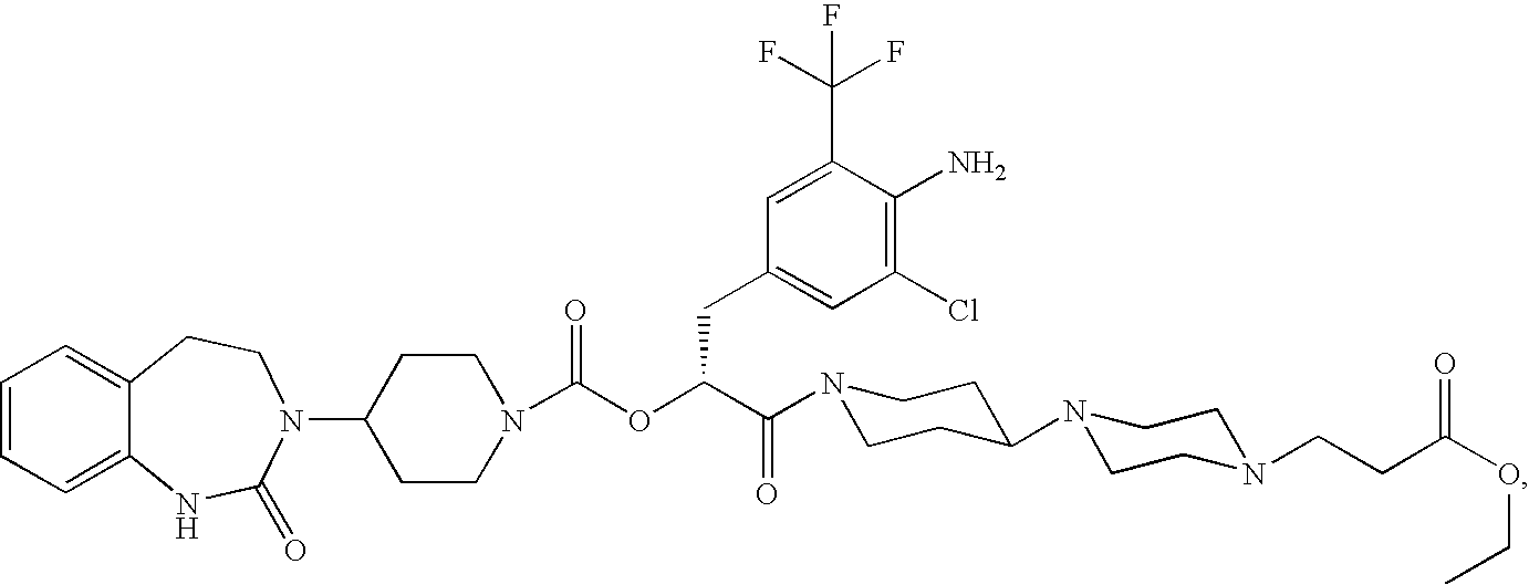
C1=CC=C2C(=C1)CCN(C1CCN(C(OC(C(=O)N3CCC(N4CCN(CCC(OCC)=O)CC4)CC3)CC3=CC(Cl)=C(N)C(C(F)(F)F)=C3)=O)CC1)C(=O)N2
